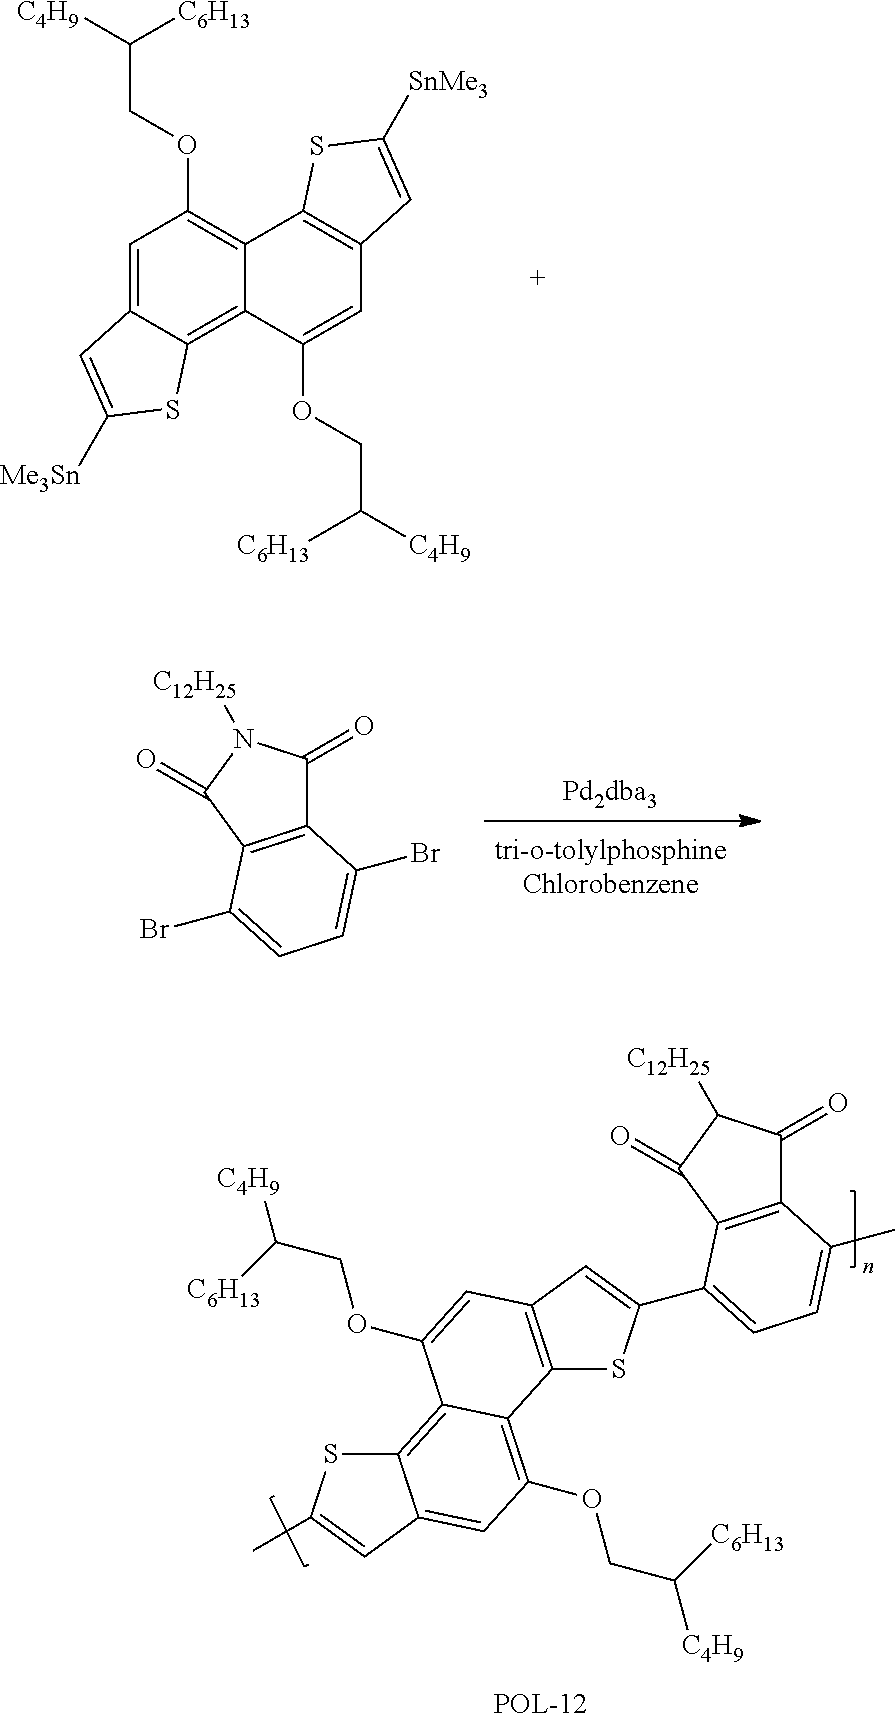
C12=CC(OCC([C4H9])[C6H13])=C3C(=C1SC([Me3Sn])=C2)C(OCC([C4H9])[C6H13])=CC1=C3SC([SnMe3])=C1.C12=C(C(=O)N([C12H25])C1=O)C(Br)=CC=C2Br.C12=C3C(=C(OCC([C4H9])[C6H13])C=C1C=C(C)S2)C1=C(C=C3OCC([C4H9])[C6H13])C=C(C2=CC=C(C)C3=C2C(=O)C([C12H25])C3=O)S1
